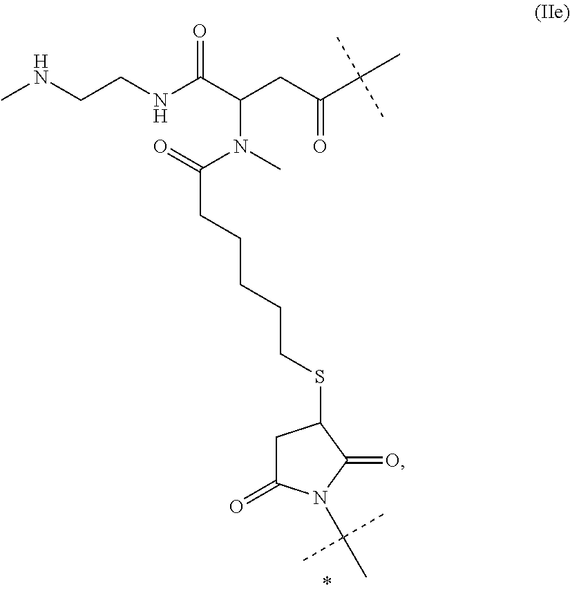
CNCCNC(C(CC(C(C)(C)C)=O)N(C(CCCCCSC1CC(=O)N(C(C)(C)C)C1=O)=O)C)=O
